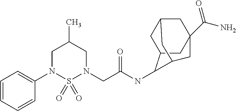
C1=CC=CC(N2S(=O)(=O)N(CC(NC3C4CC5CC(C(=O)N)(CC3C5)C4)=O)CC(C)C2)=C1
